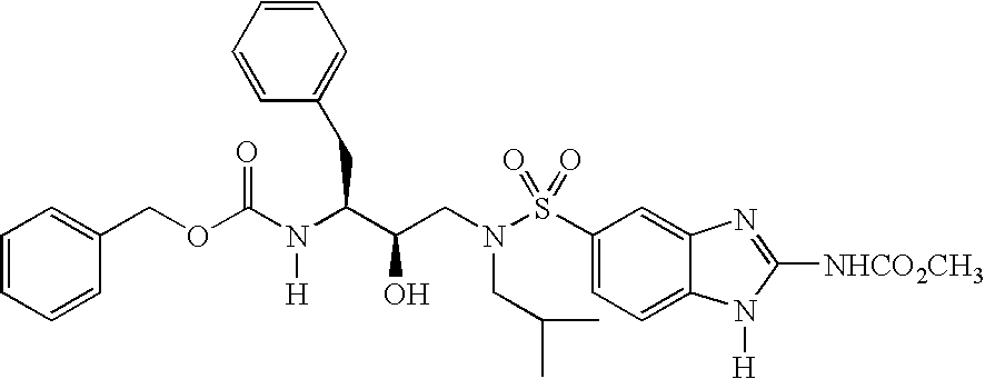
C1=CC=CC(COC(N(C(C(CN(CC(C)C)S(C2=CC=C3C(=C2)N=C([NHCO2CH3])N3[H])(=O)=O)O)CC2=CC=CC=C2)[H])=O)=C1
